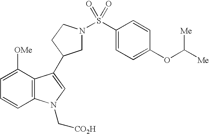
C1=CC2=C(C([OMe])=C1)C(C1CN(S(C3=CC=C(OC([Me])[Me])C=C3)(=O)=O)CC1)=CN2C[CO2H]
